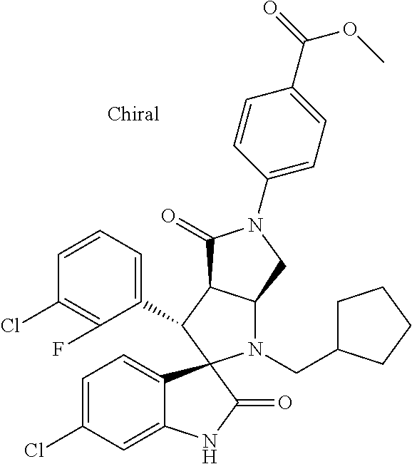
C1(C2C3C(N(CC4CCCC4)C24C2=CC=C(Cl)C=C2NC4=O)CN(C2=CC=C(C(=O)OC)C=C2)C3=O)=CC=CC(Cl)=C1F
